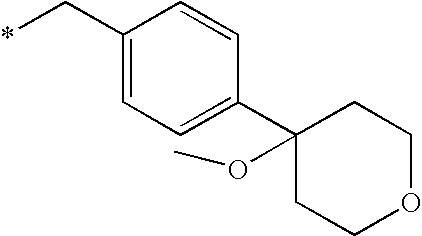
C1(C*)=CC=C(C2(OC)CCOCC2)C=C1
